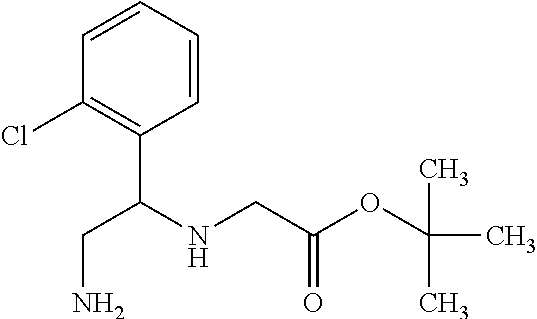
C1=CC=CC(Cl)=C1C(NCC(OC(C)(C)C)=O)CN
